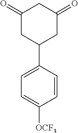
C1(=O)CC(C2=CC=C([OCF3])C=C2)CC(=O)C1
